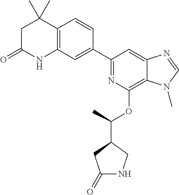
C1(C2=CC3=C(C=C2)C(C)(C)CC(=O)N3)=NC(OC(C2CC(=O)NC2)C)=C2C(=C1)N=CN2C
